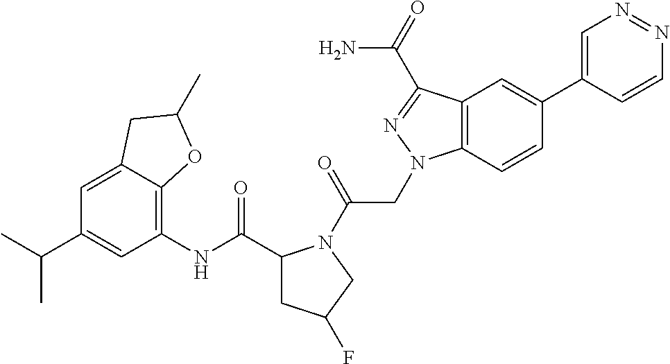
C12=C(C(C(N)=O)=NN1CC(N1C(C(NC3=C4C(=CC(C(C)C)=C3)CC(C)O4)=O)CC(F)C1)=O)C=C(C1=CN=NC=C1)C=C2
